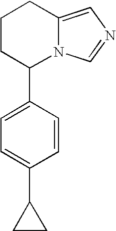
C1CC(C2=CC=C(C3CC3)C=C2)N2C(=CN=C2)C1
